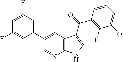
C1(C2=CC3=C(N=C2)NC=C3C(=O)C2=C(F)C(OC)=CC=C2)=CC(F)=CC(F)=C1
